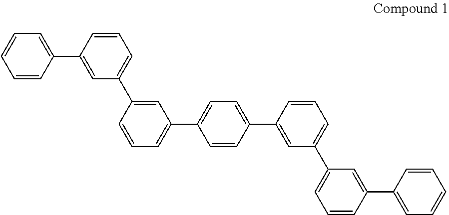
C1=CC(C2=CC(C3=CC(C4=CC=C(C5=CC(C6=CC=CC(C7=CC=CC=C7)=C6)=CC=C5)C=C4)=CC=C3)=CC=C2)=CC=C1
